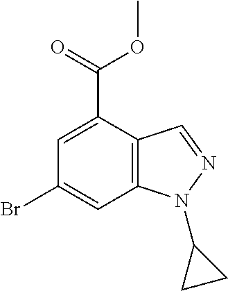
C1(Br)=CC2=C(C(C(=O)OC)=C1)C=NN2C1CC1
